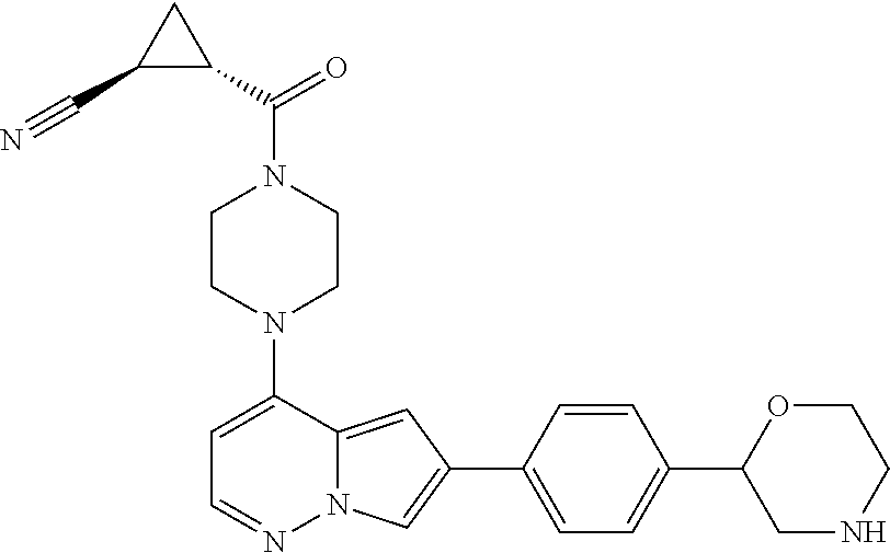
N1(C2=CC=NN3C2=CC(C2=CC=C(C4CNCCO4)C=C2)=C3)CCN(C(C2CC2C#N)=O)CC1
